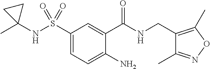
CC1(NS(C2=CC=C(N)C(C(NCC3=C(C)ON=C3C)=O)=C2)(=O)=O)CC1
